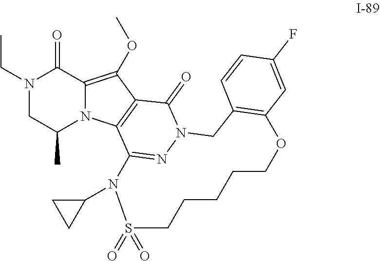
N1(CC)CC(C)N2C(=C(OC)C3=C2C2=NN(C3=O)CC3=C(C=C(F)C=C3)OCCCCCS(=O)(=O)N2C2CC2)C1=O
